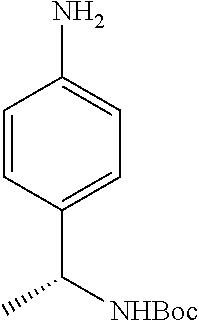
NC1=CC=C(C(C)[NHBoc])C=C1
